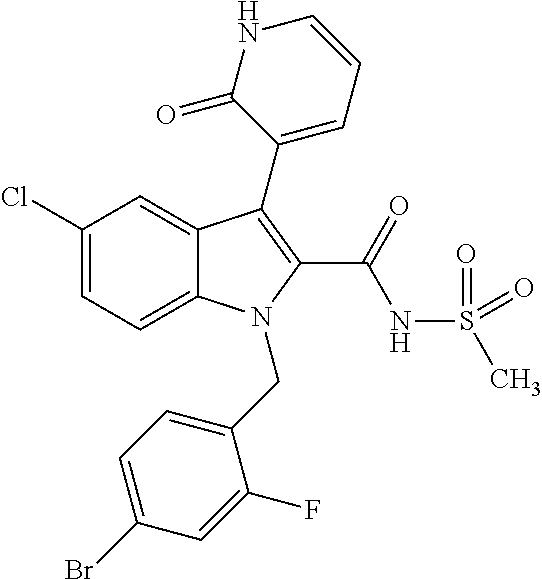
C12=CC=C(Cl)C=C1C(C1=CC=CNC1=O)=C(C(=O)NS(C)(=O)=O)N2CC1=CC=C(Br)C=C1F
